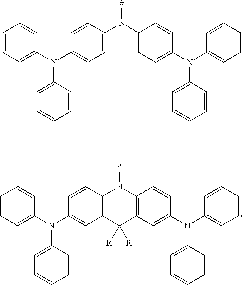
C1=CC=C(N(C2=CC3=C(C=C2)N([#])C2=C(C=C(N(C4=CC=CC=C4)C4=CC=CC=C4)C=C2)C3([R])[R])C2=CC=CC=C2)C=C1.C1=CC=C(N(C2=CC=C(N([#])C3=CC=C(N(C4=CC=CC=C4)C4=CC=CC=C4)C=C3)C=C2)C2=CC=CC=C2)C=C1
